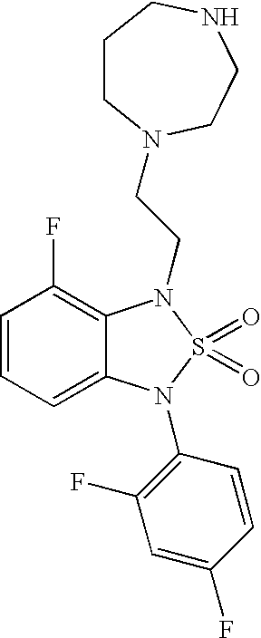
C1=CC=C2C(=C1F)N(CCN1CCCNCC1)S(=O)(=O)N2C1=C(F)C=C(F)C=C1
